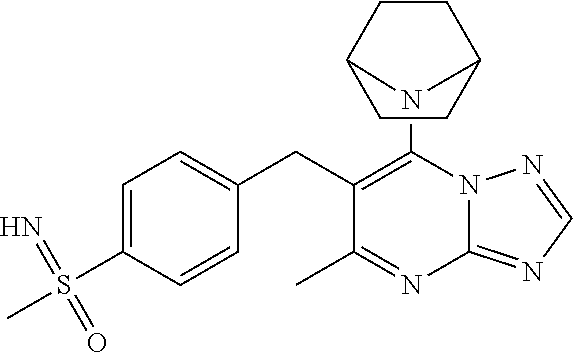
N1(C2=C(CC3=CC=C(S(C)(=N)=O)C=C3)C(C)=NC3=NC=NN23)C2CCC1CC2
